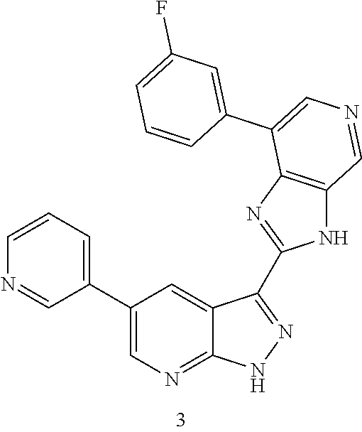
C1(C2=CC=CN=C2)=CN=C2C(=C1)C(C1=NC3=C(N1)C=NC=C3C1=CC(F)=CC=C1)=NN2
